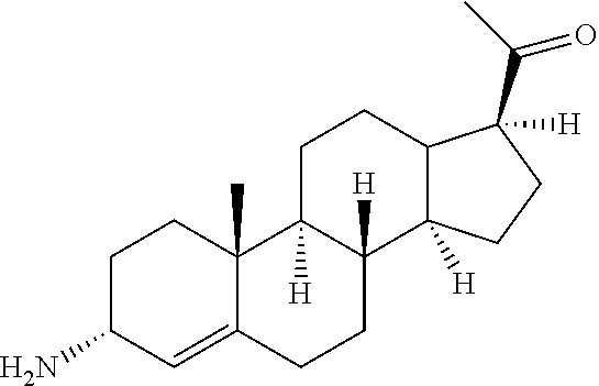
C1C(N)C=C2C(C)(C1)C1([H])C([H])(CC2)C2([H])C(CC1)C([H])(C(C)=O)CC2
